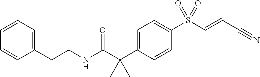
N(C(C(C1=CC=C(S(C=CC#N)(=O)=O)C=C1)(C)C)=O)CCC1=CC=CC=C1
